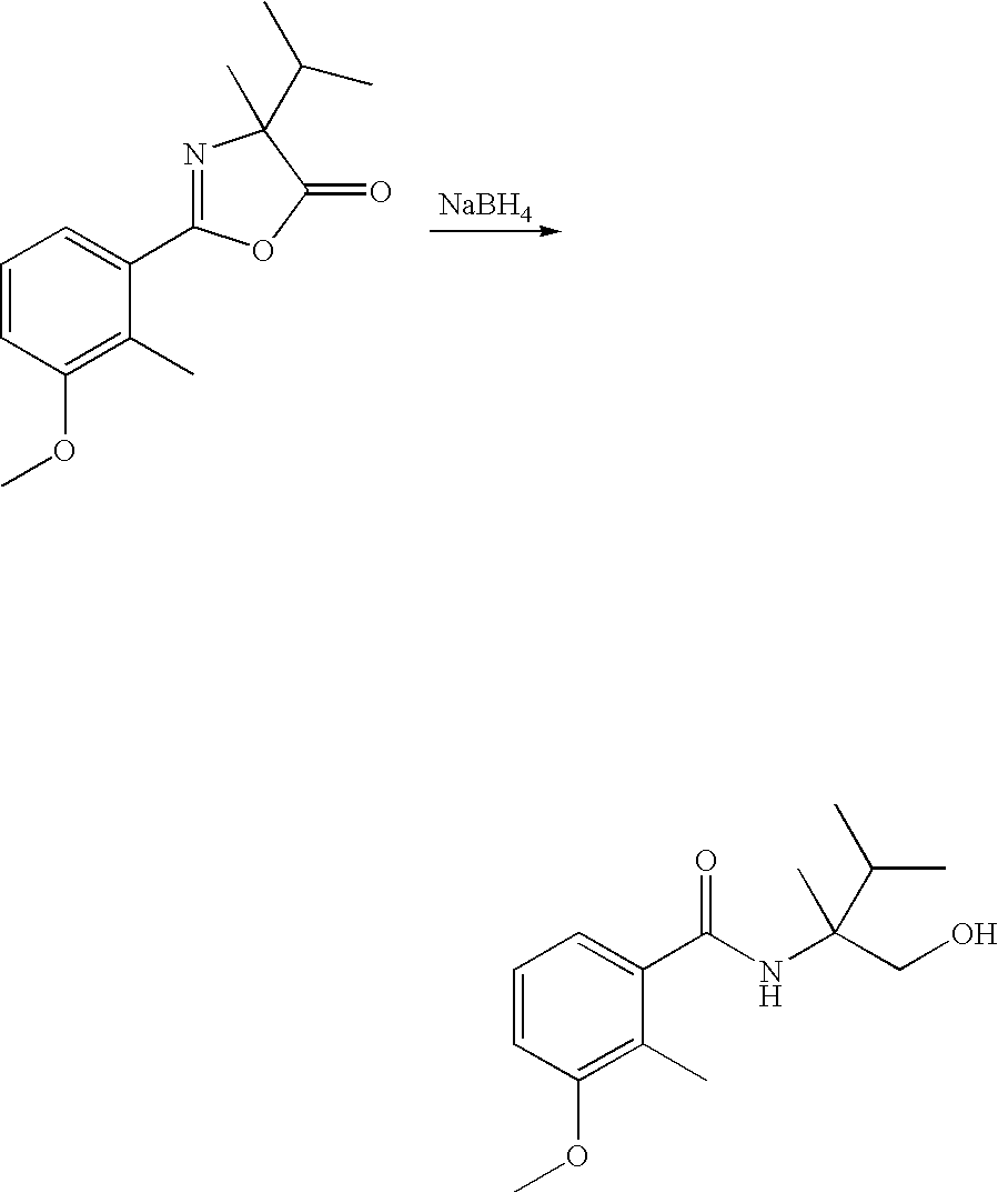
COC1=C(C)C(C2=NC(C(C)C)(C)C(=O)O2)=CC=C1.[NaBH4].COC1=C(C)C(C(NC(CO)(C)C(C)C)=O)=CC=C1
